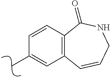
C12=C(C=CC(C)=C1)C(=O)NCC=C2
